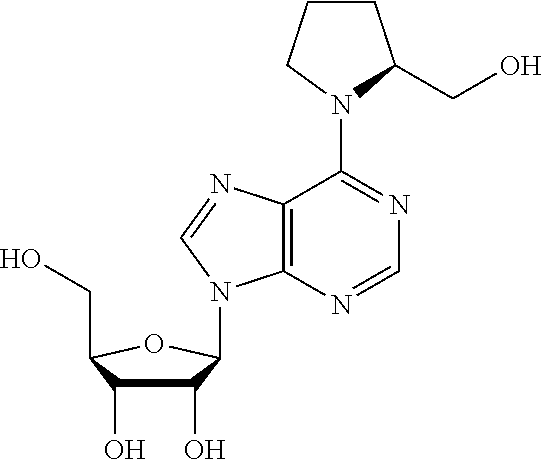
C1(O)C(O)C(CO)OC1N1C2=C(N=C1)C(N1C(CO)CCC1)=NC=N2
